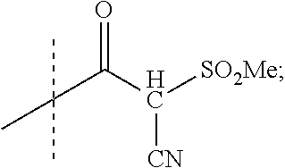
C(C(C([CN])[SO2Me])=O)(C)(C)C
